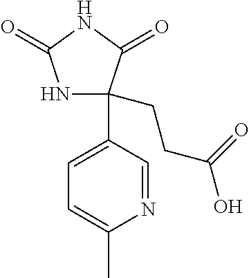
N1C(CCC(O)=O)(C2=CC=C(C)N=C2)C(=O)NC1=O
